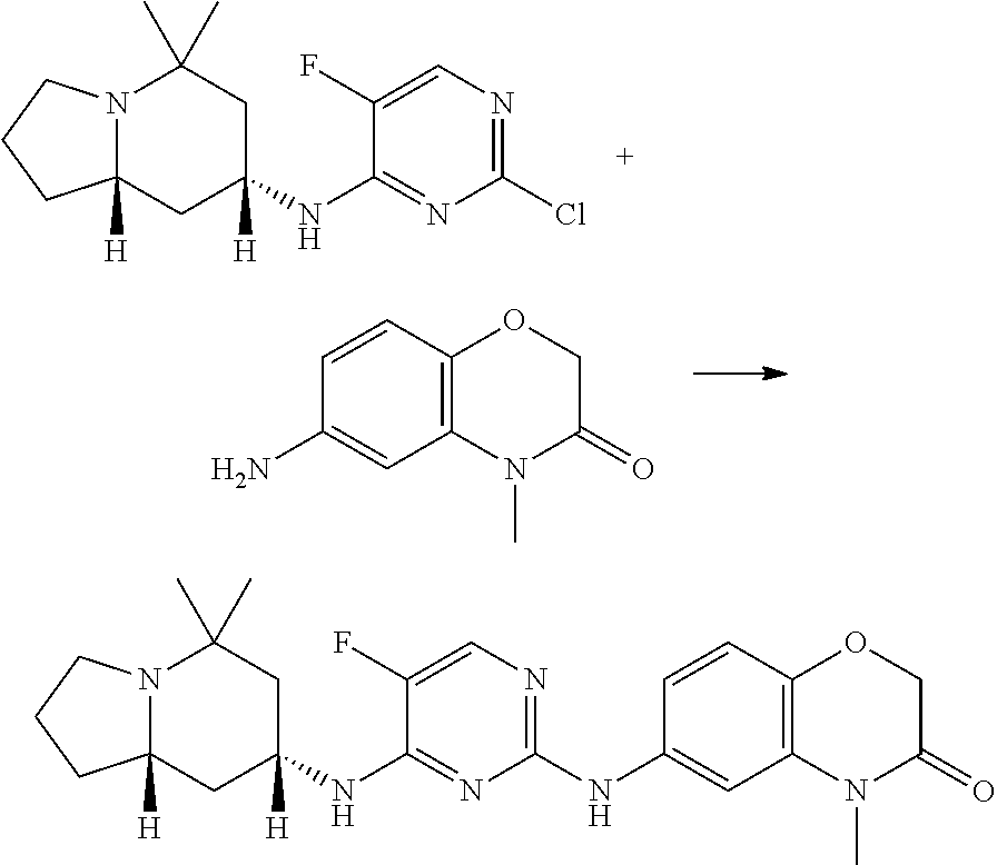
N12C([H])(CC(NC3=NC(Cl)=NC=C3F)([H])CC1(C)C)CCC2.C1(N)=CC2=C(C=C1)OCC(=O)N2C.N12C([H])(CC(NC3=NC(NC4=CC5=C(C=C4)OCC(=O)N5C)=NC=C3F)([H])CC1(C)C)CCC2
